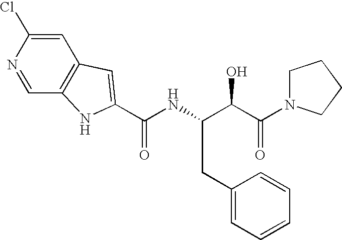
C1=C(Cl)N=CC2=C1C=C(C(NC(C(C(=O)N1CCCC1)O)CC1=CC=CC=C1)=O)N2
